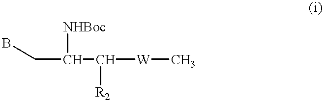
C(C([W]C)[R2])(CB)[NHBoc]
